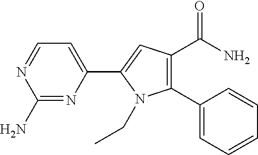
C1(N)=NC(C2=CC(C(=O)N)=C(C3=CC=CC=C3)N2CC)=CC=N1
